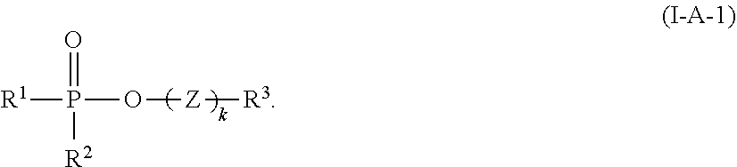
[R1]P(=O)(O[Z][R3])[R2]
